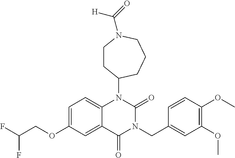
C1=C(OCC(F)F)C=C2C(=C1)N(C1CCN(C(=O)[H])CCC1)C(=O)N(CC1=CC(OC)=C(OC)C=C1)C2=O
